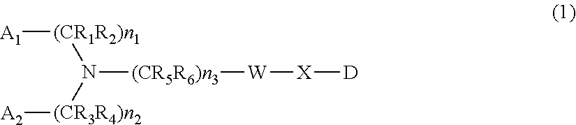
[A1][(CR1R2)n1]N([(CR3R4)n2][A2])[(CR5R6)n3][W][X][D]
